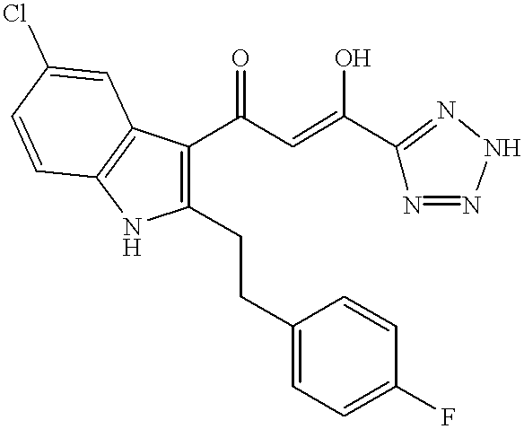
C1(CCC2=CC=C(F)C=C2)=C(C(C=C(O)C2=NNN=N2)=O)C2=C(N1)C=CC(Cl)=C2
